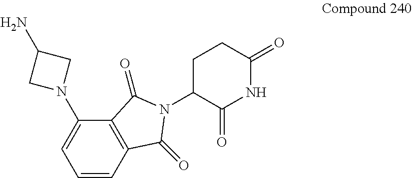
C12=C(C(=O)N(C3C(=O)NC(=O)CC3)C1=O)C(N1CC(N)C1)=CC=C2
